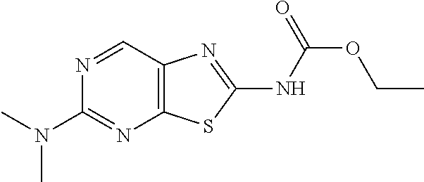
N1=CC2=C(N=C1N(C)C)SC(NC(=O)OCC)=N2
